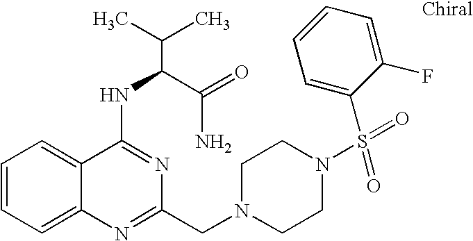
C1=CC=C2C(=C1)C(NC(C(N)=O)C(C)C)=NC(CN1CCN(S(=O)(=O)C3=CC=CC=C3F)CC1)=N2
